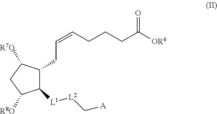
C1(CC=CCCCC([OR6])=O)C([L1][L2]C[A])C([R8O])CC1[R7O]
